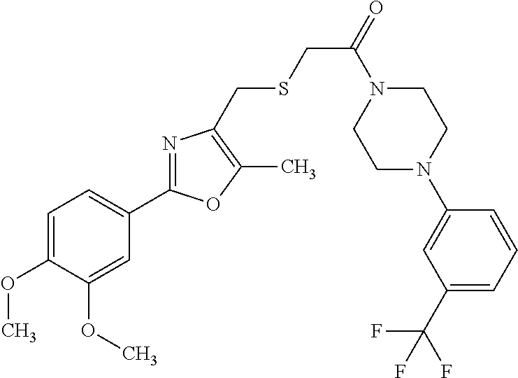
C1=C(OC)C(OC)=CC(C2=NC(CSCC(=O)N3CCN(C4=CC(C(F)(F)F)=CC=C4)CC3)=C(C)O2)=C1
